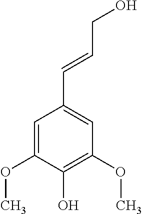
C1=C(OC)C(O)=C(OC)C=C1C=CCO
